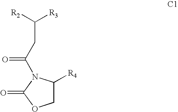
[R2]C([R3])CC(=O)N1C([R4])COC1=O
